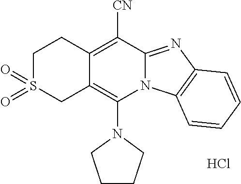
Cl.N1(C2=C3C(=C([CN])C4=NC5=C(N24)C=CC=C5)CCS(=O)(=O)C3)CCCC1
